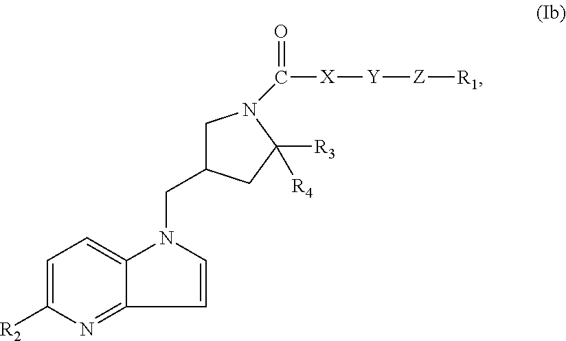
C1=C([R2])N=C2C(=C1)N(CC1CN(C([X][Y][Z][R1])=O)C([R3])([R4])C1)C=C2
